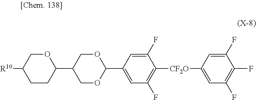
C1OC(C2=CC(F)=C([CF2O]C3=CC(F)=C(F)C(F)=C3)C(F)=C2)OCC1C1OCC([R10])CC1
